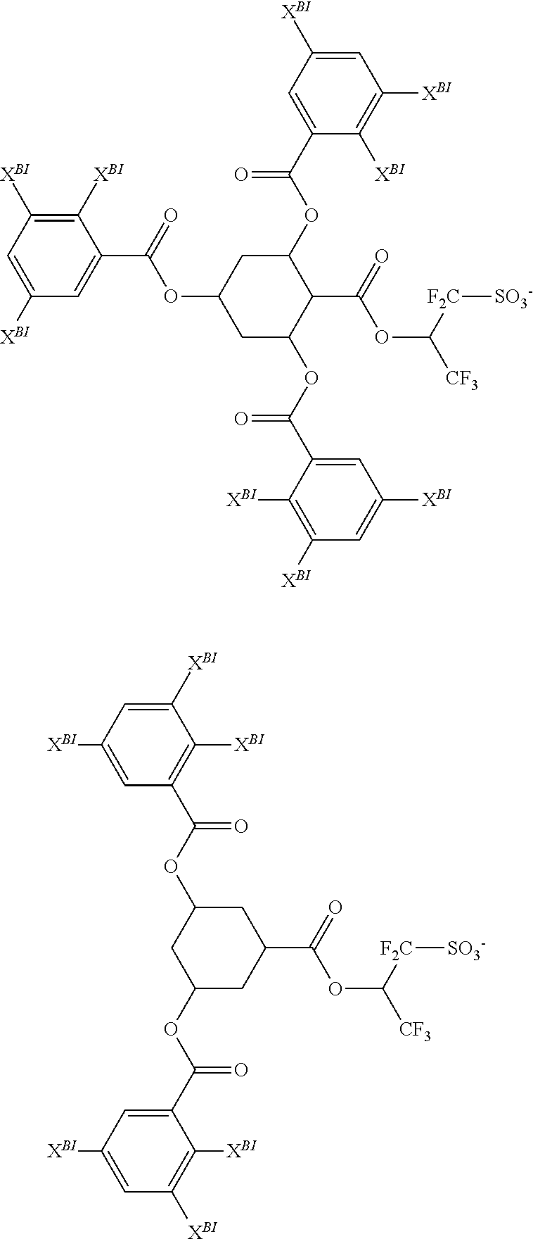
C1([XBI])=C([XBI])C=C([XBI])C=C1C(=O)OC1CC(OC(C2=CC([XBI])=CC([XBI])=C2[XBI])=O)C(C(=O)OC([CF3])[F2C][SO3-])C(OC(=O)C2=CC([XBI])=CC([XBI])=C2[XBI])C1.C1C(OC(C2=CC([XBI])=CC([XBI])=C2[XBI])=O)CC(C(=O)OC([CF3])[F2C][SO3-])CC1OC(=O)C1=C([XBI])C([XBI])=CC([XBI])=C1
